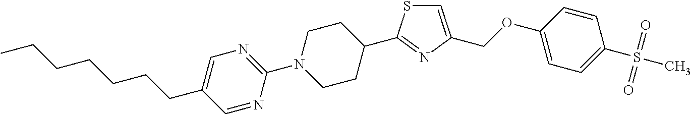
C1=NC(N2CCC(C3=NC(COC4=CC=C(S(C)(=O)=O)C=C4)=CS3)CC2)=NC=C1CCCCCCC
